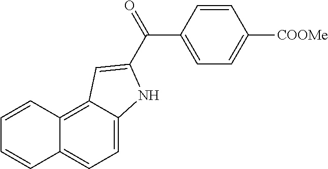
C1=C2C(=C3C(=C1)C=CC=C3)C=C(C(=O)C1=CC=C([COOMe])C=C1)N2
